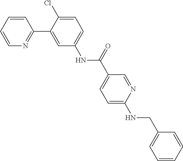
C1=CC=CN=C1C1=CC(NC(C2=CC=C(NCC3=CC=CC=C3)N=C2)=O)=CC=C1Cl
